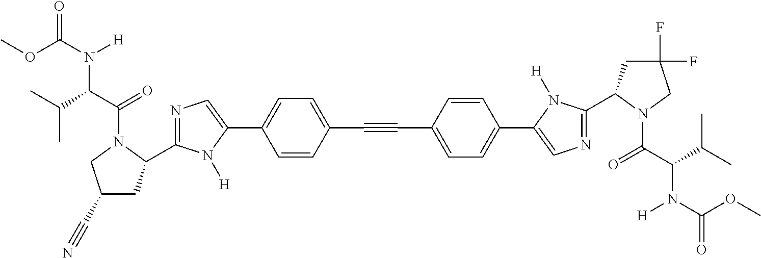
COC(=O)N(C(C(C)C)C(=O)N1C(C2=NC=C(C3=CC=C(C#CC4=CC=C(C5=CN=C(C6CC(F)(F)CN6C(=O)C(N([H])C(=O)OC)C(C)C)N5[H])C=C4)C=C3)N2[H])CC(C#N)C1)[H]
